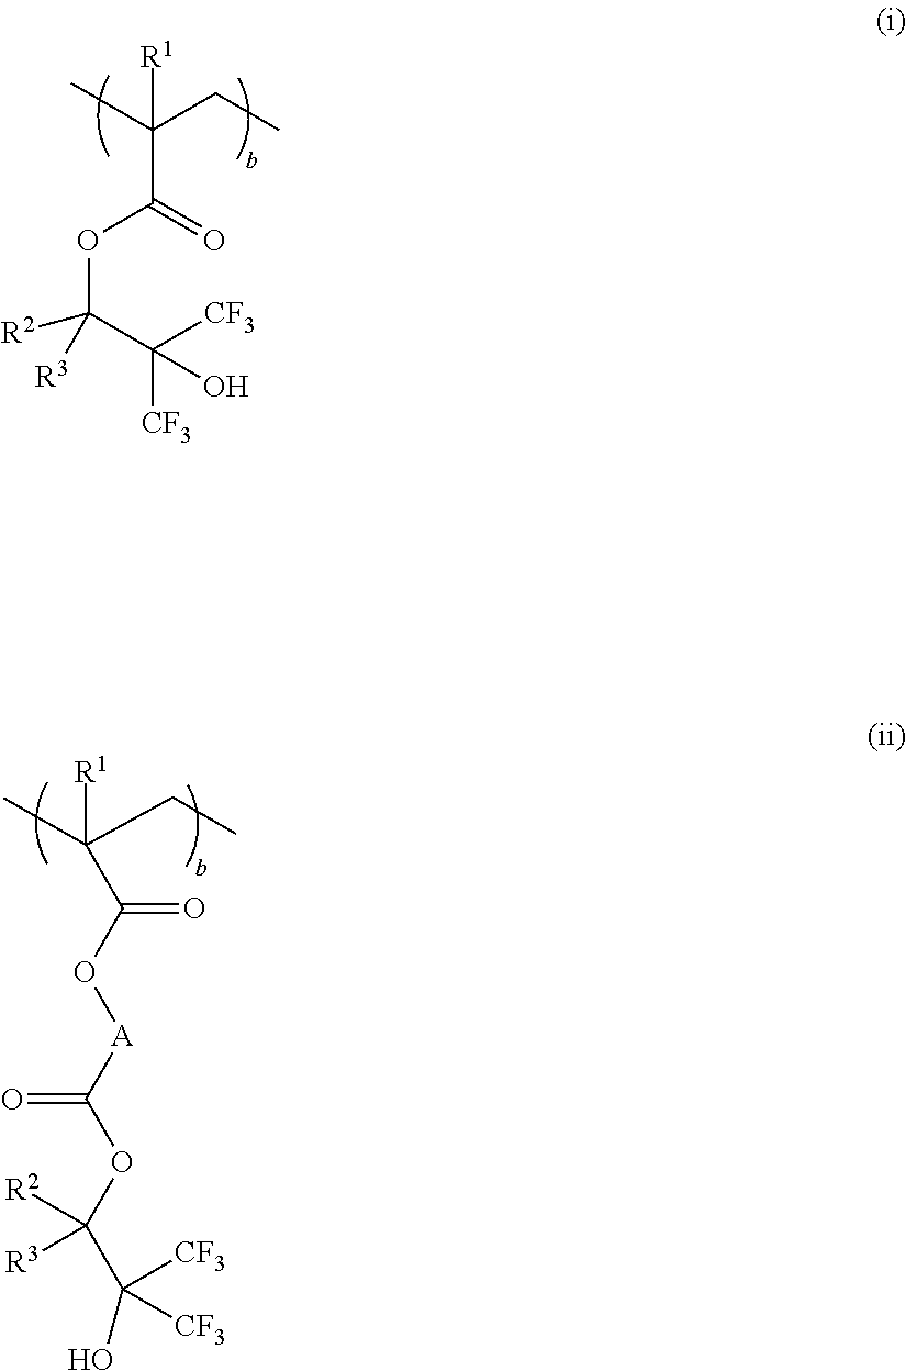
O=C(OC([R2])(C([CF3])([CF3])O)[R3])C(C)([R1])CC.C(CC)(C)([R1])C(O[A]C(OC(C(O)([CF3])[CF3])([R2])[R3])=O)=O
